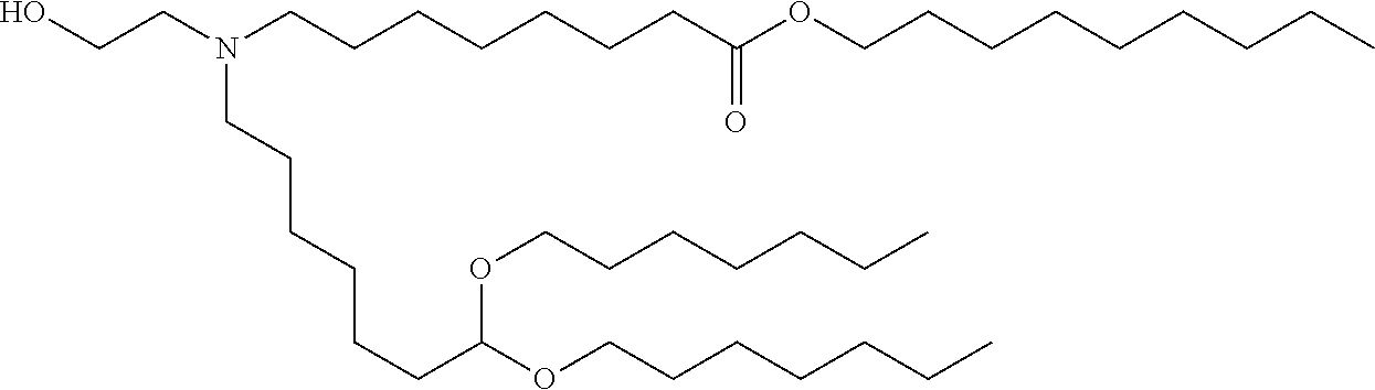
OCCN(CCCCCCCC(OCCCCCCCCC)=O)CCCCCCC(OCCCCCCC)OCCCCCCC
